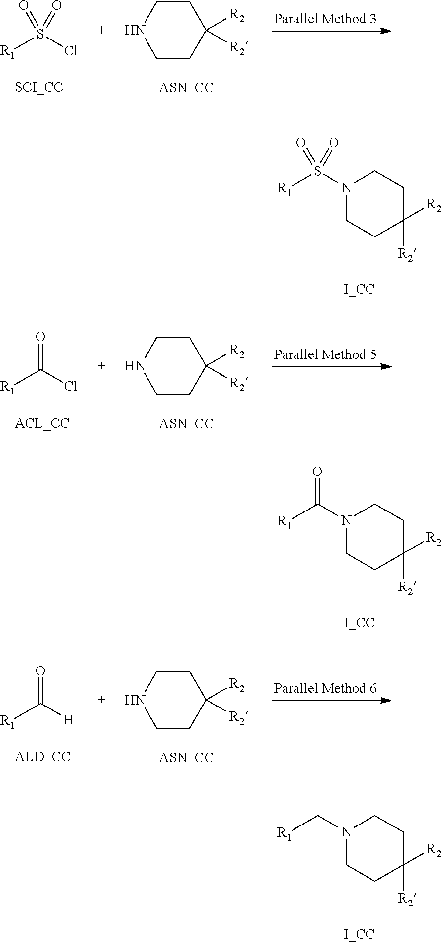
N1(S([R1])(=O)=O)CCC([R2])([R2])CC1.N1(C([R1])=O)CCC([R2])([R2])CC1.[R1]S(Cl)(=O)=O.C1CNCCC1([R2])[R2].N1(C[R1])CCC([R2])([R2])CC1.[R1]C(Cl)=O.C1CNCCC1([R2])[R2].[R1]C([H])=O.C1CNCCC1([R2])[R2]
